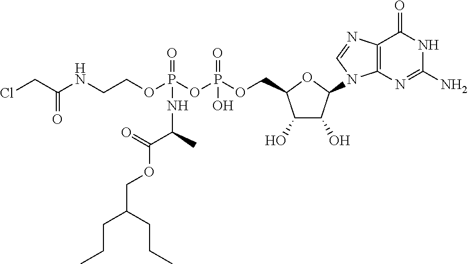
ClCC(NCCOP(OP(OCC1C(O)C(O)C(N2C3=C(C(=O)NC(N)=N3)N=C2)O1)(O)=O)(=O)NC(C(=O)OCC(CCC)CCC)C)=O
